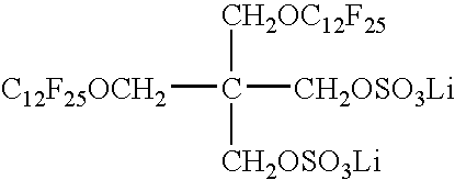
C([CH2OC12F25])([CH2OSO3Li])([CH2OSO3Li])[C12F25OCH2]
